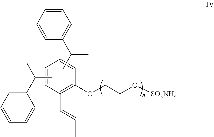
C1(C(C)C)=CC=CC=C1.C1=CC=CC(C(C)C)=C1.C1=CC(C=CC)=C(OCCO[SO3NH4])C=C1
